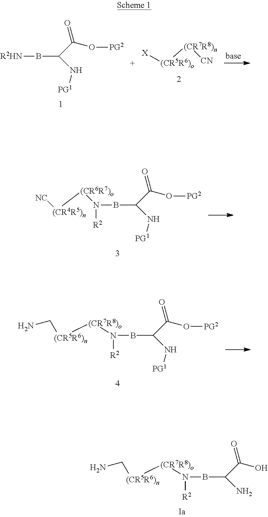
[R2HN]BC(N[PG1])C(O[PG2])=O.[X][(CR5R6)o][(CR7R8)n][CN].N(BC(N[PG1])C(O[PG2])=O)([R2])[(CR6R7)o][(CR4R5)n][NC].N(BC(N[PG1])C(O[PG2])=O)([R2])[(CR7R8)o][(CR5R6)n]CN.N(BC(N)C(O)=O)([R2])[(CR7R8)o][(CR5R6)n]CN
